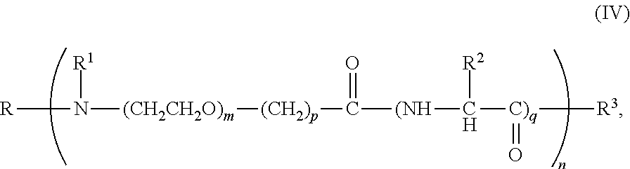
[R]N([(CH2CH2O)m][(CH2)p]C([(NH]C([C)q]([R3])=O)[R2])=O)[R1]
